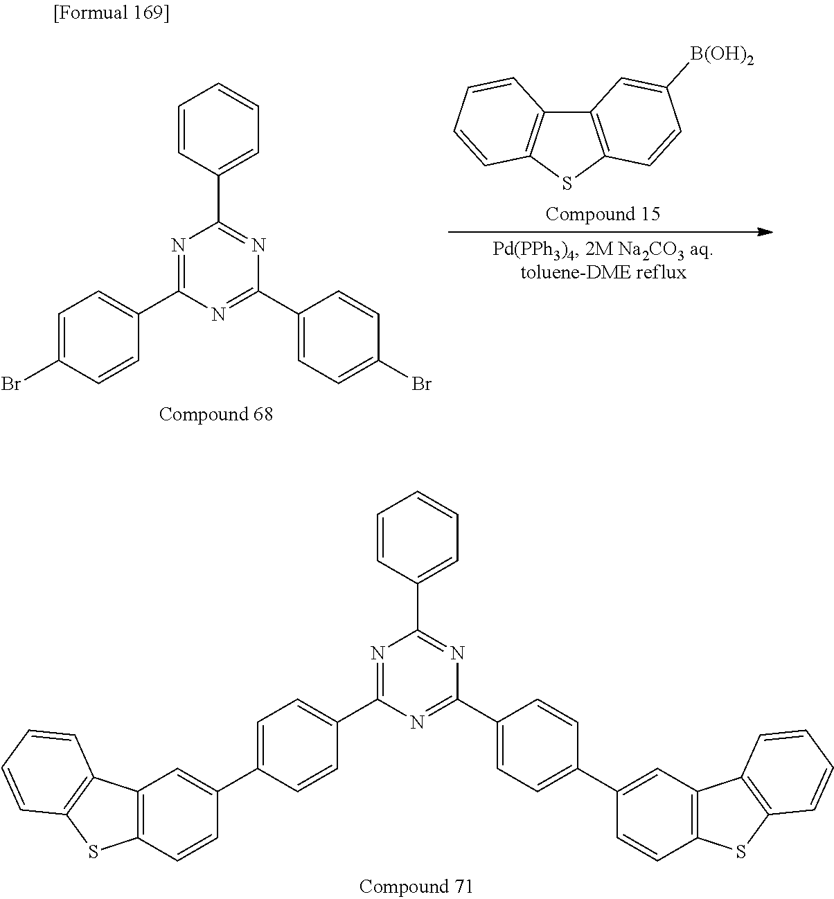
C1=CC(C2=NC(C3=CC=C(C4=CC5=C(C=C4)SC4=C5C=CC=C4)C=C3)=NC(C3=CC=C(C4=CC5=C(C=C4)SC4=C5C=CC=C4)C=C3)=N2)=CC=C1.C12=C(SC3=C1C=CC=C3)C=CC([B(OH)2])=C2.N1=C(C2=CC=C(Br)C=C2)N=C(C2=CC=C(Br)C=C2)N=C1C1=CC=CC=C1
